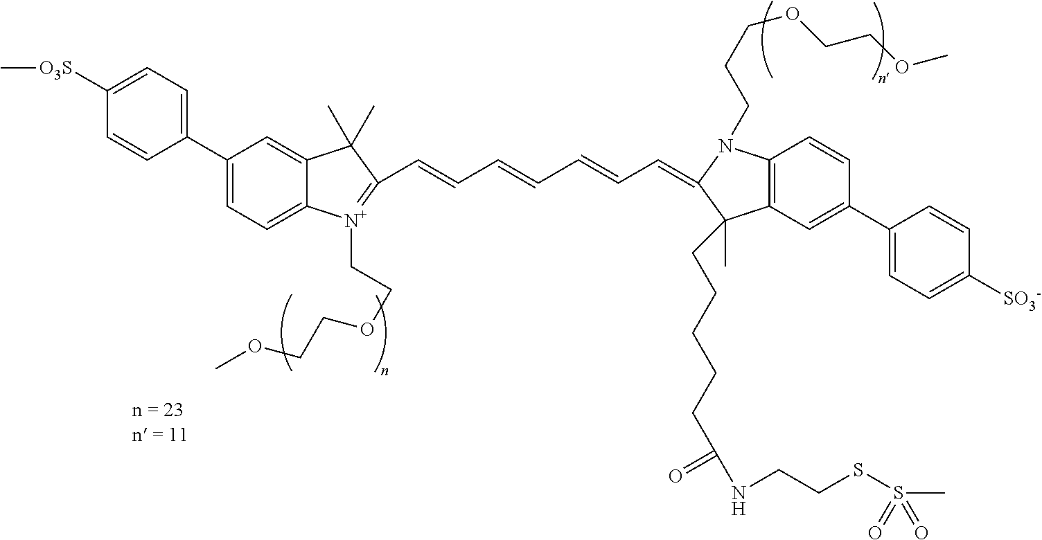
C1(C2=CC=C([O3S]C)C=C2)=CC=C2C(=C1)C(C)(C)C(C=CC=CC=CC=C1N(CCCOCCOC)C3=C(C1(C)CCCCCC(NCCSS(C)(=O)=O)=O)C=C(C1=CC=C([SO3-])C=C1)C=C3)=[N+]2CCOCCOC
